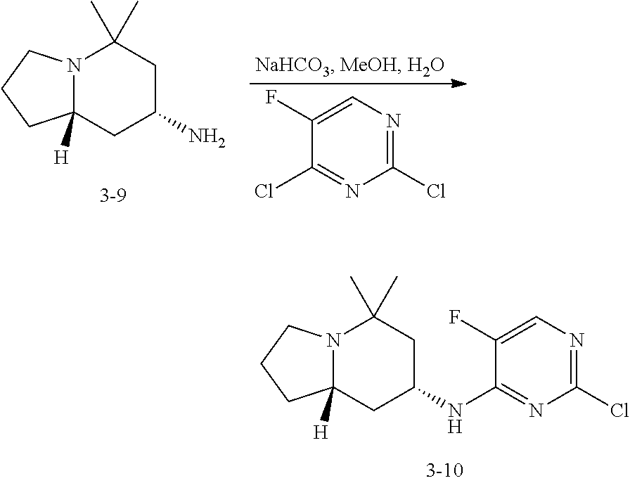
C12([H])N(CCC1)C(C)(C)CC(N)C2.C1(Cl)=NC=C(F)C(Cl)=N1.C12([H])N(CCC1)C(C)(C)CC(NC1=NC(Cl)=NC=C1F)C2
